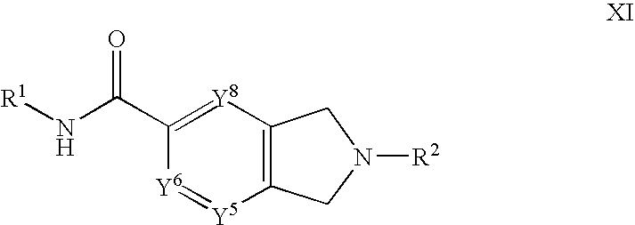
N(C(C1=[Y8]C2=C(CN([R2])C2)[Y5]=[Y6]1)=O)[R1]
